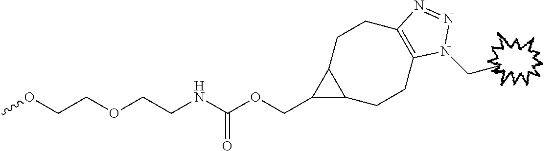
COCCOCCNC(OCC1C2C1CCC1=C(CC2)N(CC)N=N1)=O
